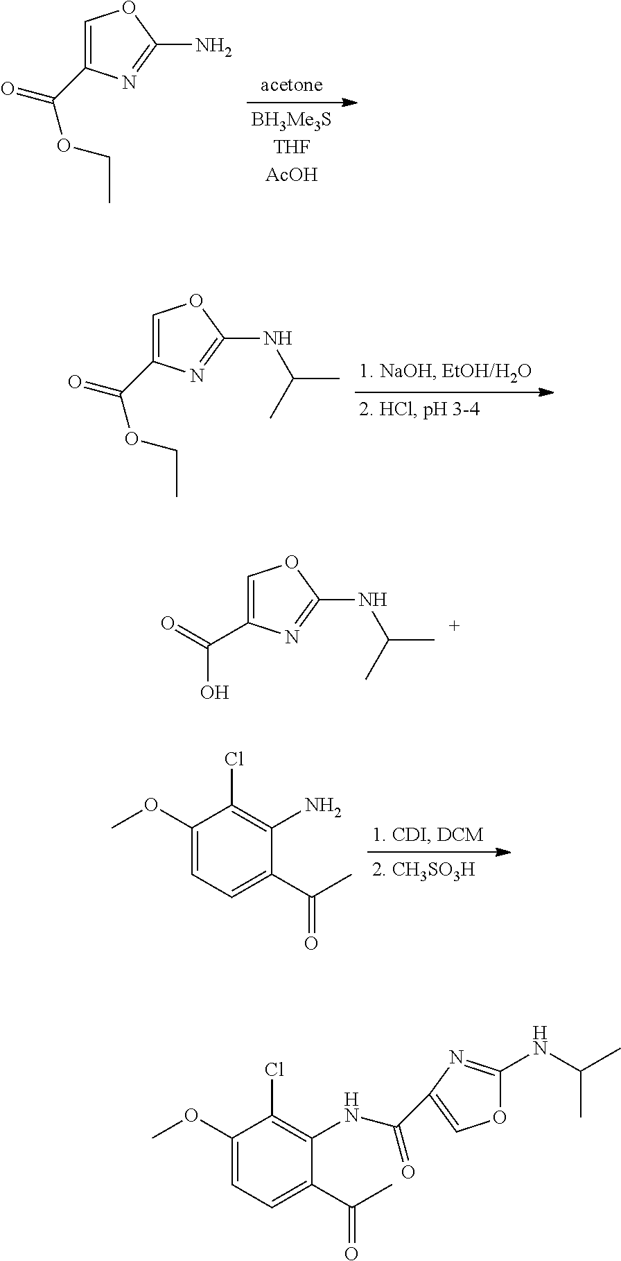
C1=C(C(=O)OCC)N=C(N)O1.C1=C(C(=O)OCC)N=C(NC(C)C)O1.C1=C(C(=O)O)N=C(NC(C)C)O1.C1(OC)=CC=C(C(C)=O)C(N)=C1Cl.C1(OC)=CC=C(C(C)=O)C(NC(=O)C2=COC(NC(C)C)=N2)=C1Cl
